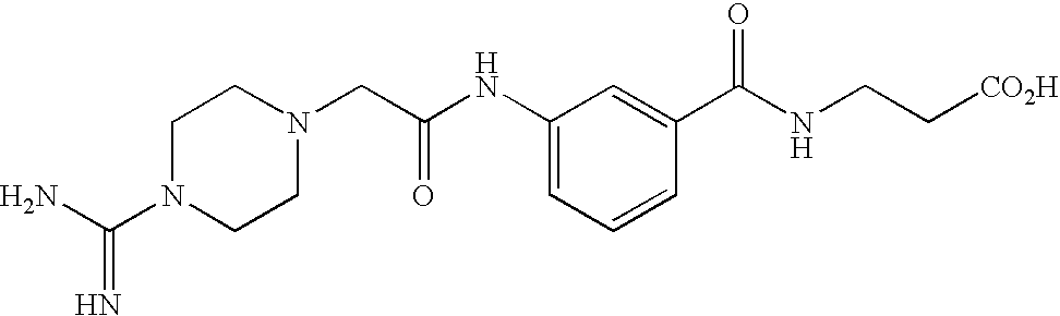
C(NC1=CC=CC(C(NCC[CO2H])=O)=C1)(CN1CCN(C(N)=N)CC1)=O
